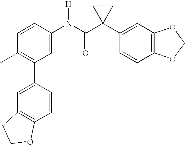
C1(N(C(C2(C3=CC4=C(C=C3)OCO4)CC2)=O)[H])=CC(C2=CC3=C(C=C2)OCC3)=C(C)C=C1
